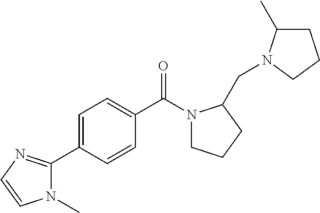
C1(C2=NC=CN2C)=CC=C(C(N2CCCC2CN2C(C)CCC2)=O)C=C1
